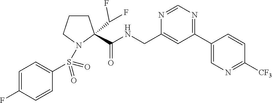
N1=C(C2=CN=C([CF3])C=C2)C=C(CNC(=O)C2(C(F)F)CCCN2S(C2=CC=C(F)C=C2)(=O)=O)N=C1
